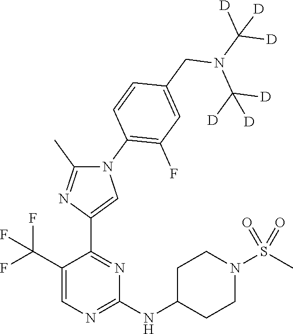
C1(C(F)(F)F)=CN=C(NC2CCN(S(C)(=O)=O)CC2)N=C1C1=CN(C2=C(F)C=C(CN(C([D])([D])[D])C([D])([D])[D])C=C2)C(C)=N1
